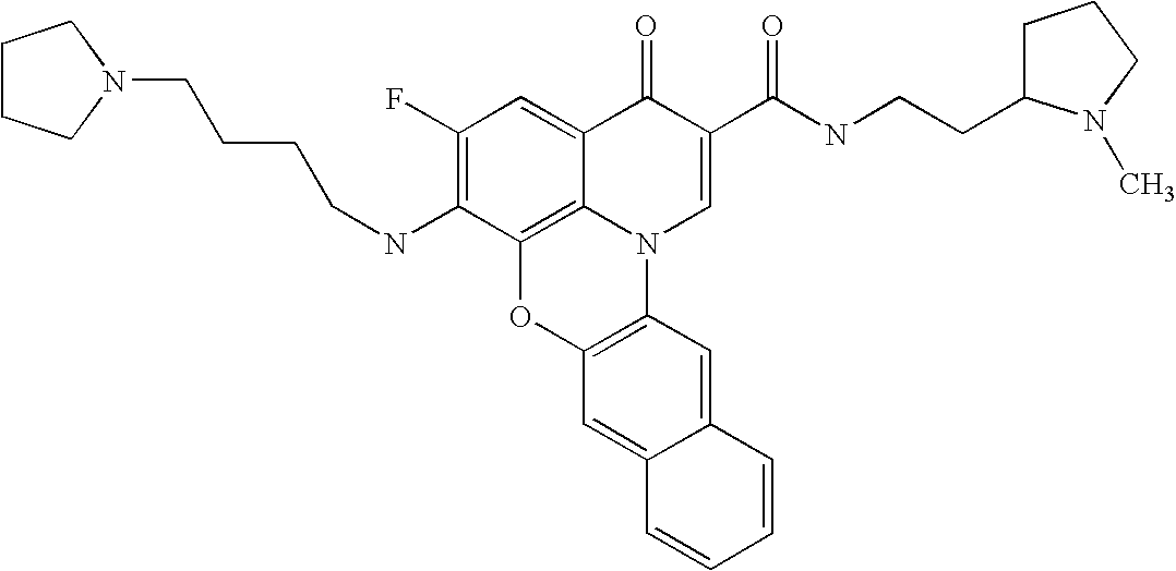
C1(F)=C(NCCCCN2CCCC2)C2=C3C(=C1)C(=O)C(C(NCCC1CCCN1C)=O)=CN3C1=C(O2)C=C2C(=C1)C=CC=C2
